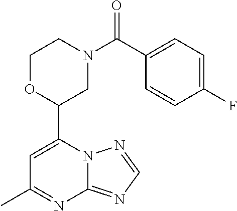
N12C(=NC=N1)N=C(C)C=C2C1CN(C(=O)C2=CC=C(F)C=C2)CCO1
